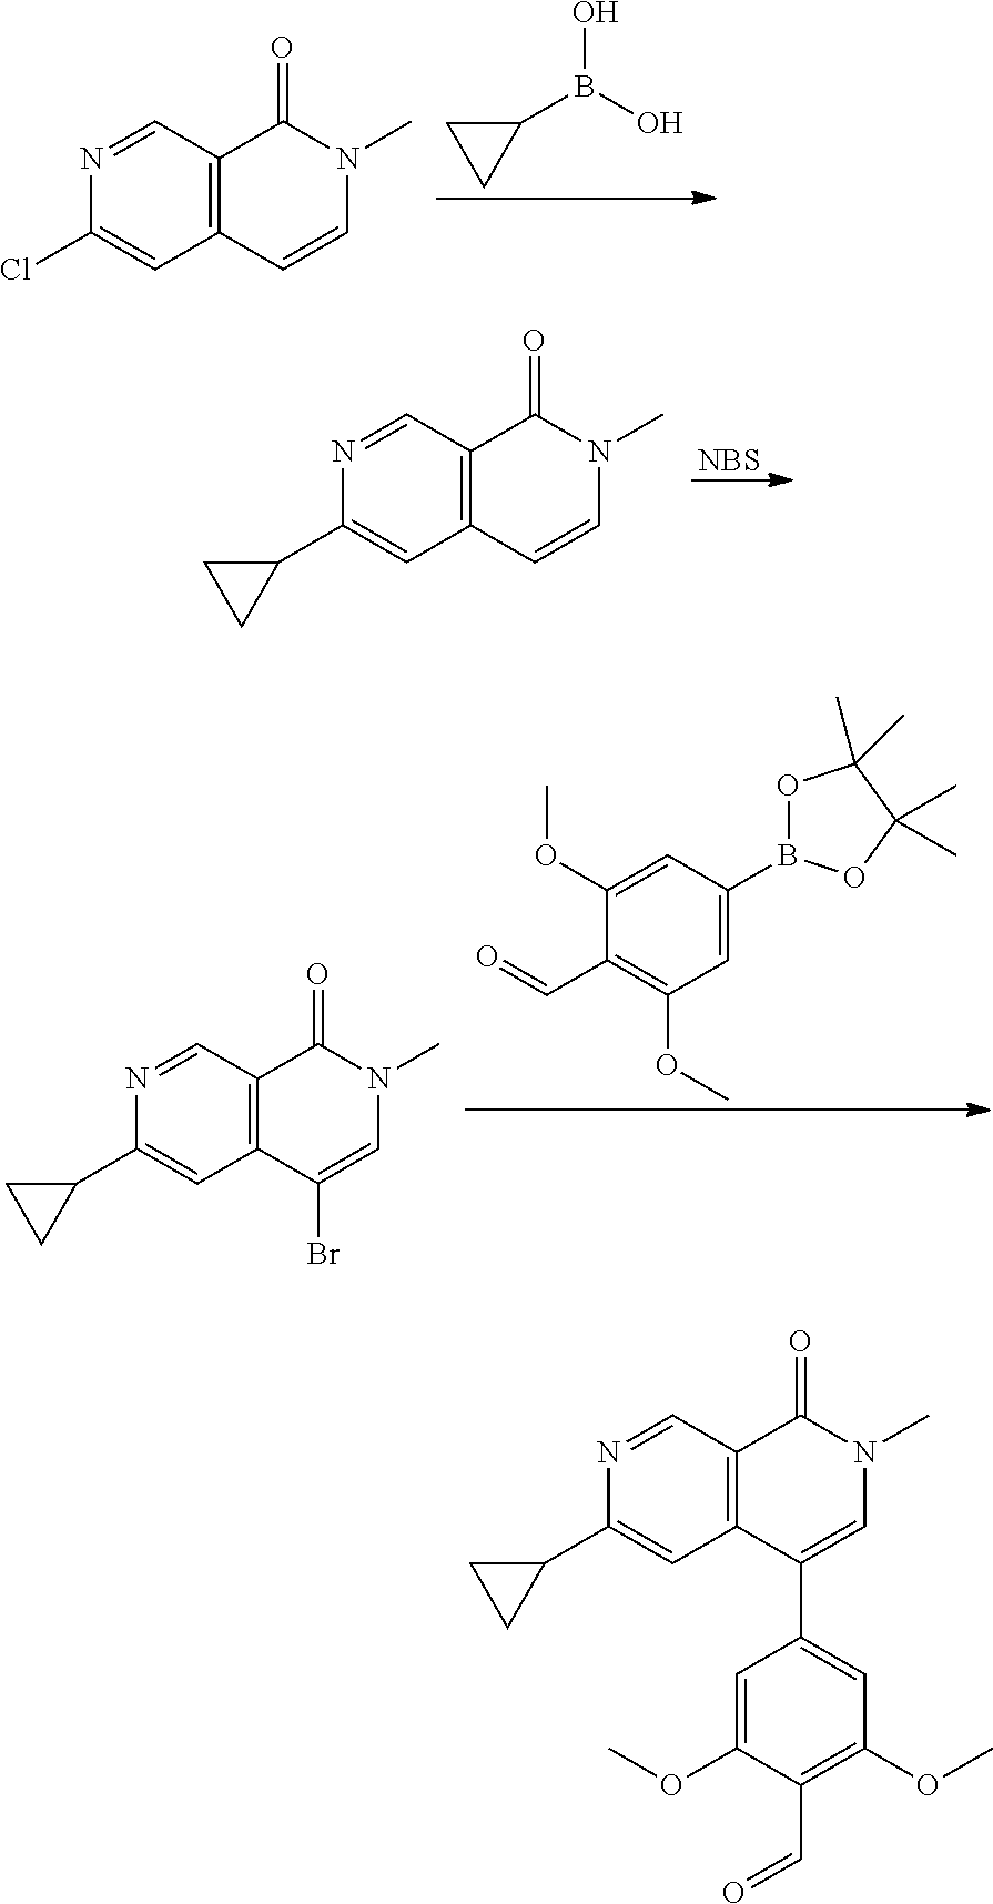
N1=CC2=C(C=C1Cl)C=CN(C)C2=O.OB(O)C1CC1.N1=CC2=C(C=C1C1CC1)C=CN(C)C2=O.[NBS].N1=CC2=C(C=C1C1CC1)C(Br)=CN(C)C2=O.C1=C(B2OC(C)(C)C(C)(C)O2)C=C(OC)C(C=O)=C1OC.N1=CC2=C(C=C1C1CC1)C(C1=CC(OC)=C(C=O)C(OC)=C1)=CN(C)C2=O
